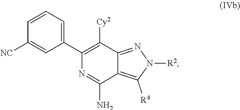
C1(C2=CC=CC([NC])=C2)=C([Cy2])C2=NN([R2])C([R4])=C2C(N)=N1
